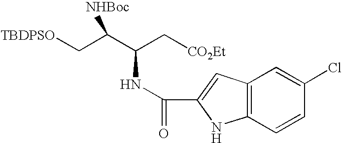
[TBDPSO]CC(C(C[CO2Et])NC(C1=CC2=C(N1)C=CC(Cl)=C2)=O)[NHBoc]
